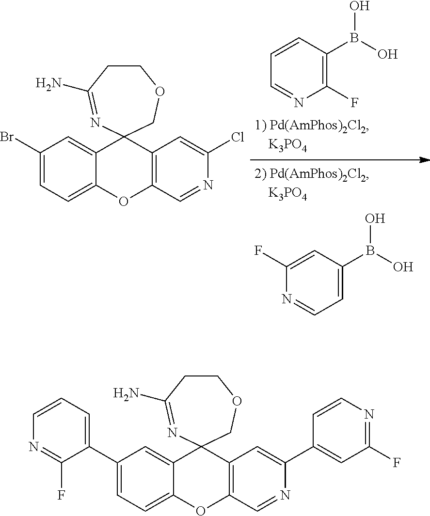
C1(Br)=CC=C2C(=C1)C1(C3=C(O2)C=NC(Cl)=C3)COCCC(N)=N1.C1(F)=C(B(O)O)C=CC=N1.C1=C(B(O)O)C=C(F)N=C1.C1(C2=CC=C3C(=C2)C2(C4=C(O3)C=NC(C3=CC(F)=NC=C3)=C4)COCCC(N)=N2)=CC=CN=C1F
